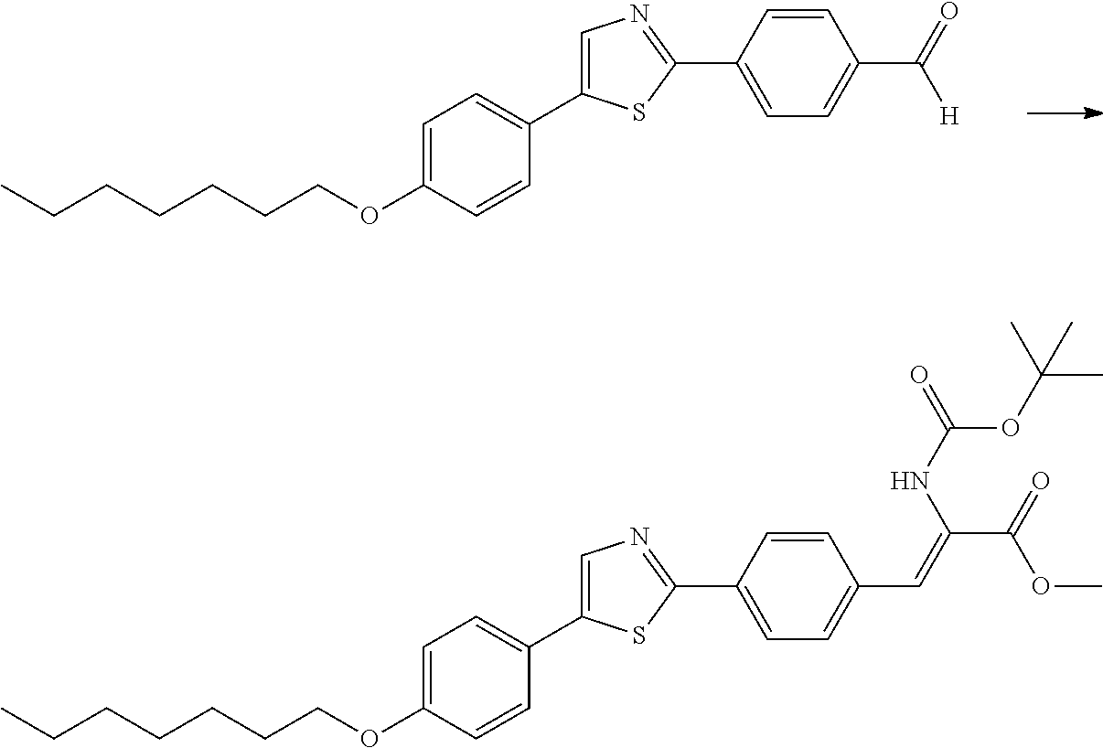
CCCCCCCOC1=CC=C(C2=CN=C(C3=CC=C(C(=O)[H])C=C3)S2)C=C1.CCCCCCCOC1=CC=C(C2=CN=C(C3=CC=C(C=C(NC(=O)OC(C)(C)C)C(OC)=O)C=C3)S2)C=C1
